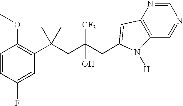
C1=CC(F)=CC(C(CC(CC2=CC3=C(C=NC=N3)N2[H])([CF3])O)(C)C)=C1OC
